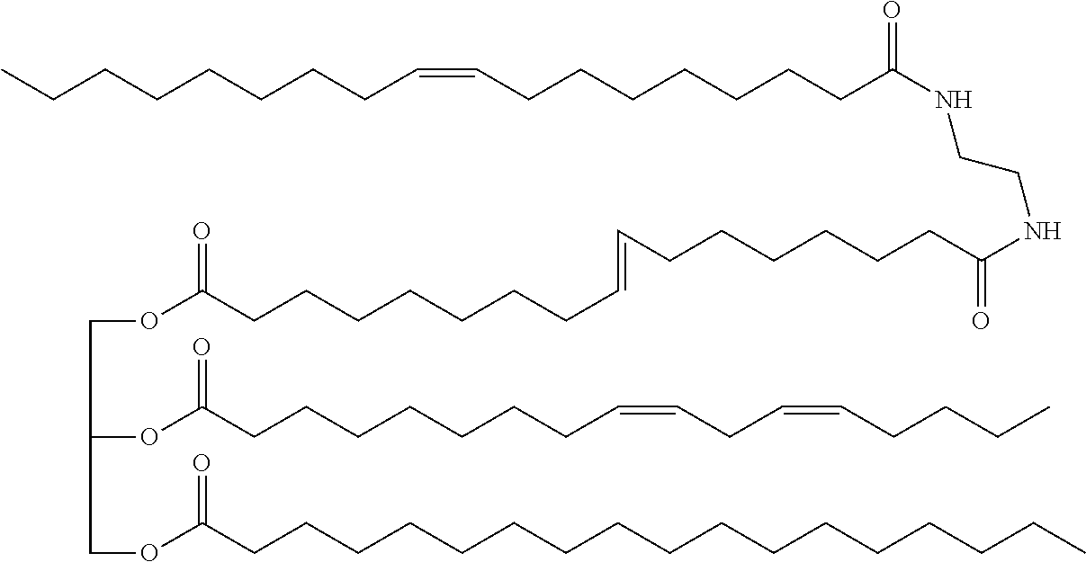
O(C(CCCCCCCC=CCCCCCCC(NCCNC(CCCCCCCC=CCCCCCCCC)=O)=O)=O)CC(OC(CCCCCCCC=CCC=CCCCC)=O)COC(CCCCCCCCCCCCCCCCC)=O
